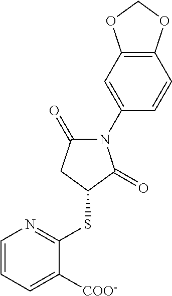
C12=C(C=C(N3C(=O)CC(SC4=NC=CC=C4[COO-])C3=O)C=C1)OCO2
